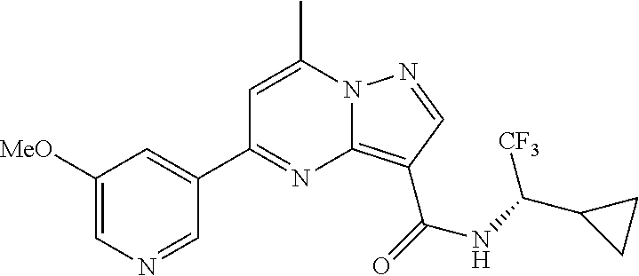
C1=C(C)N2C(=C(C(=O)NC(C3CC3)[CF3])C=N2)N=C1C1=CC([MeO])=CN=C1
